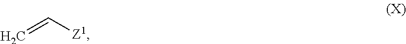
C=C[Z1]
